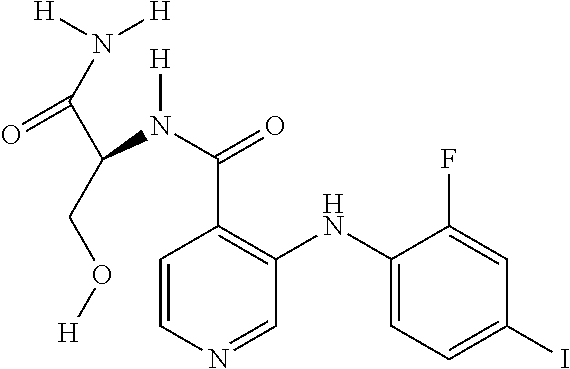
C1=CN=CC(NC2=CC=C(I)C=C2F)=C1C(N([H])C(CO[H])C(N([H])[H])=O)=O
